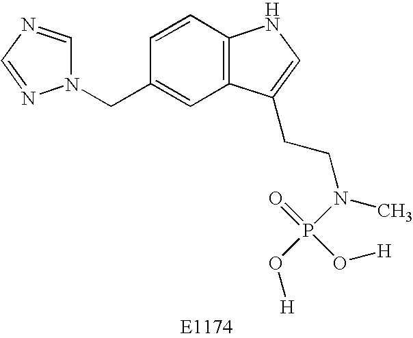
N1(CC2=CC3=C(C=C2)NC=C3CCN(C)P(O[H])(=O)O[H])C=NC=N1
